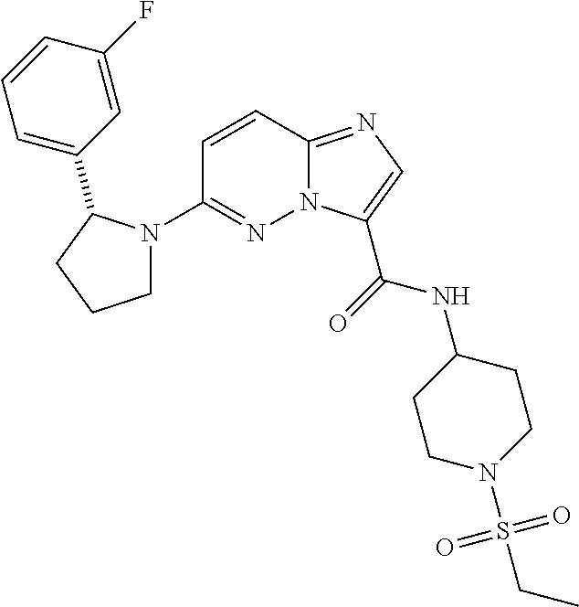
N12C(=NC=C1C(=O)NC1CCN(S(CC)(=O)=O)CC1)C=CC(N1CCCC1C1=CC=CC(F)=C1)=N2
